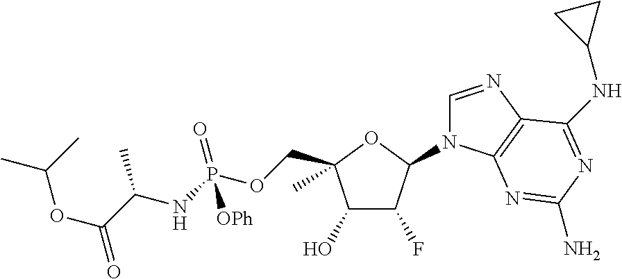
C1(O)C(F)C(N2C=NC3=C2N=C(N)N=C3NC2CC2)OC1(COP(NC(C(OC(C)C)=O)C)(=O)[OPh])C
